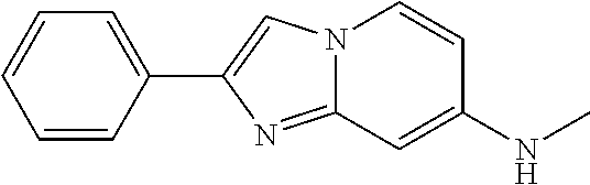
C1=CC(C2=CN3C(=N2)C=C(NC)C=C3)=CC=C1
